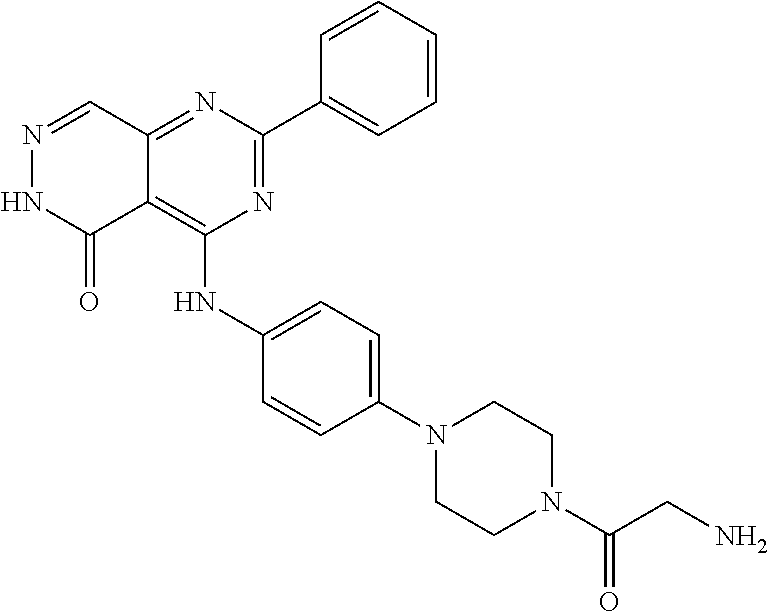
N1=C(C2=CC=CC=C2)N=C2C(=C1NC1=CC=C(N3CCN(C(CN)=O)CC3)C=C1)C(=O)NN=C2
